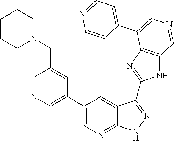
C1=NC=C(C2=CN=C3C(=C2)C(C2=NC4=C(N2)C=NC=C4C2=CC=NC=C2)=NN3)C=C1CN1CCCCC1
